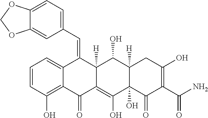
C1=CC(O)=C2C(=C1)C(=CC1=CC=C3C(=C1)OCO3)C1([H])C(=C(O)C3(O)C([H])(C1O)CC(O)=C(C(N)=O)C3=O)C2=O
